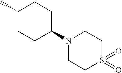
C1(C)CCC(N2CCS(=O)(=O)CC2)CC1
